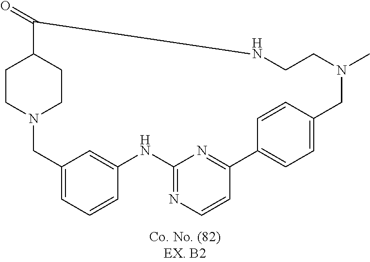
N12CC3=CC=CC(=C3)NC3=NC=CC(=N3)C3=CC=C(C=C3)CN(C)CCNC(=O)C(CC1)CC2
